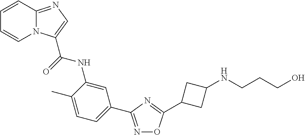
C1=C(C)C(NC(=O)C2=CN=C3N2C=CC=C3)=CC(C2=NOC(C3CC(NCCCO)C3)=N2)=C1
